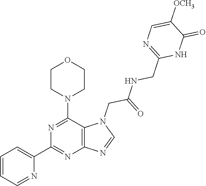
N1=C(N2CCOCC2)C2=C(N=C1C1=CC=CC=N1)N=CN2CC(NCC1=NC=C([OCH3])C(=O)N1)=O
